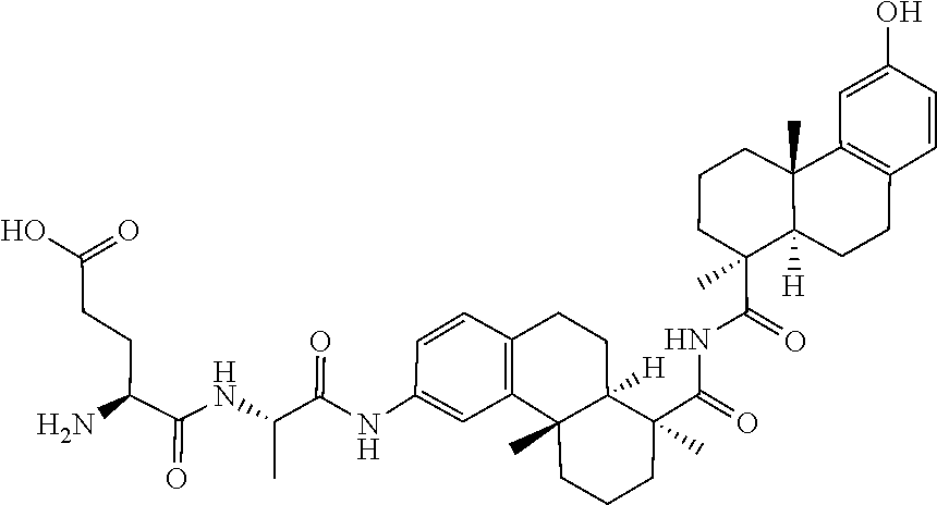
C1(NC(=O)C(NC(C(N)CCC(O)=O)=O)C)=CC2=C(C=C1)CCC1([H])C(C(=O)NC(C3(C)C4([H])C(C)(C5=C(C=CC(O)=C5)CC4)CCC3)=O)(C)CCCC12C
